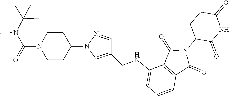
C1CC(N2C=C(CNC3=CC=CC4=C3C(=O)N(C3C(=O)NC(=O)CC3)C4=O)C=N2)CCN1C(N(C(C)(C)C)C)=O
